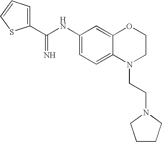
C1(C(NC2=CC=C3C(=C2)OCCN3CCN2CCCC2)=N)=CC=CS1
